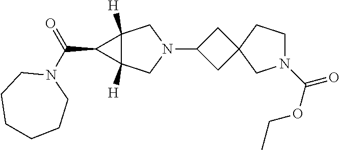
C1C(N2CC3([H])C([H])(C2)C3C(N2CCCCCC2)=O)CC12CN(C(OCC)=O)CC2
